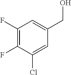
C1(F)=C(F)C(Cl)=CC(CO)=C1
